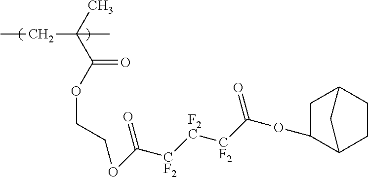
CCC(C)(C)C(OCCOC([CF2][F2C][CF2]C(OC1CC2CCC1C2)=O)=O)=O
